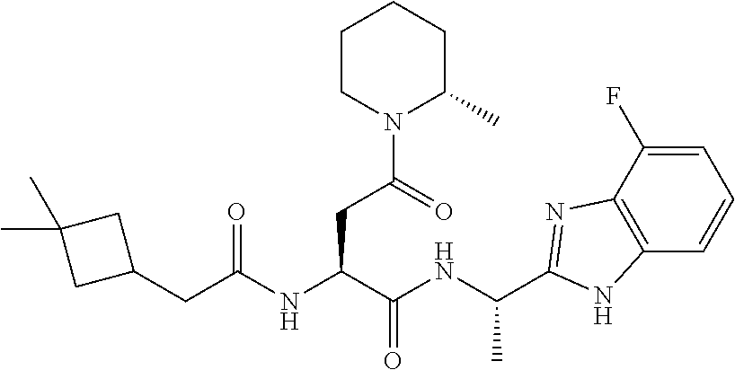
C1=C(F)C2=C(C=C1)NC(C(NC(C(NC(CC1CC(C)(C)C1)=O)CC(N1C(C)CCCC1)=O)=O)C)=N2
